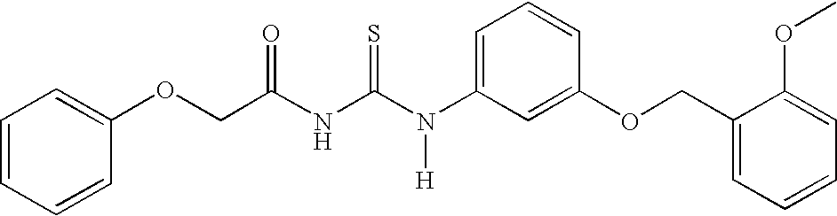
C(NC(N(C1=CC=CC(OCC2=CC=CC=C2OC)=C1)[H])=S)(=O)COC1=CC=CC=C1
